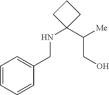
C1(NCC2=CC=CC=C2)(C(CO)[Me])CCC1
